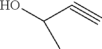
OC(C#C)C
